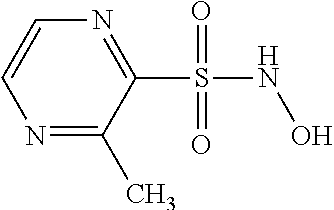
N1=C(C)C(S(NO)(=O)=O)=NC=C1
